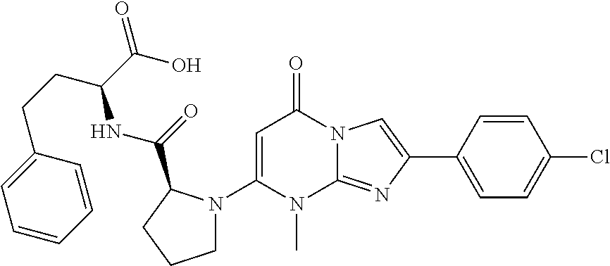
C1(N2CCCC2C(=O)NC(CCC2=CC=CC=C2)C(O)=O)=CC(=O)N2C(=NC(C3=CC=C(Cl)C=C3)=C2)N1C
